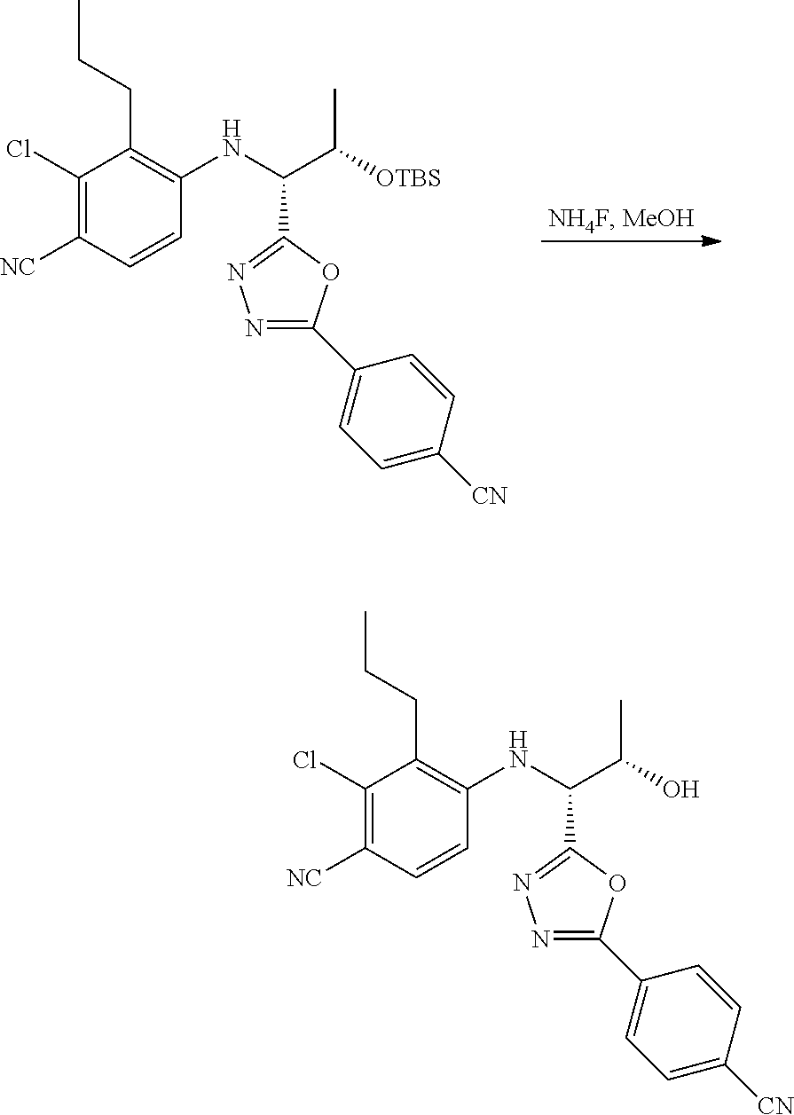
C1(Cl)=C([NC])C=CC(NC(C([OTBS])C)C2=NN=C(C3=CC=C([CN])C=C3)O2)=C1CCC.C1(Cl)=C([NC])C=CC(NC(C(O)C)C2=NN=C(C3=CC=C([CN])C=C3)O2)=C1CCC
